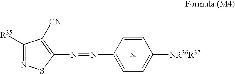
[K].C1=C(N=NC2=C([CN])C([R35])=NS2)C=CC([NR36R37])=C1
